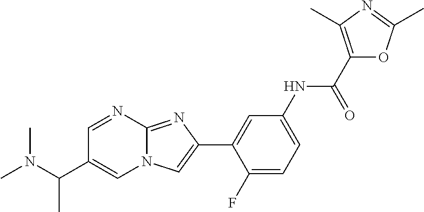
C1=NC2=NC(C3=CC(NC(C4=C(C)N=C(C)O4)=O)=CC=C3F)=CN2C=C1C(N(C)C)C
